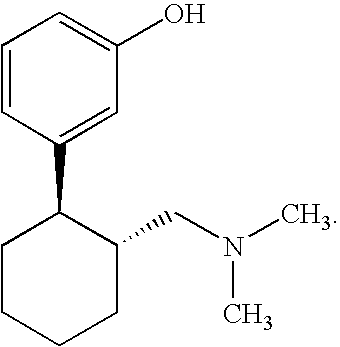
C1(C2=CC(O)=CC=C2)CCCCC1CN(C)C
